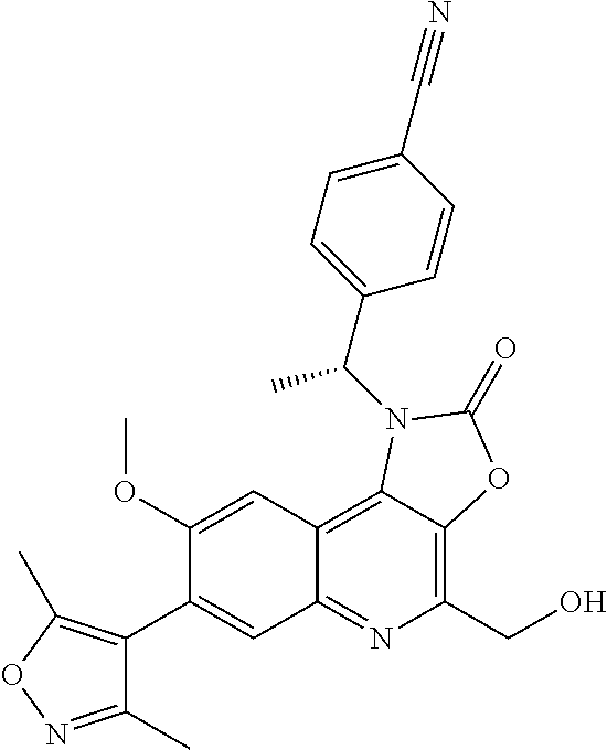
C1(OC)=CC2=C3C(=C(CO)N=C2C=C1C1=C(C)ON=C1C)OC(=O)N3C(C1=CC=C(C#N)C=C1)C
